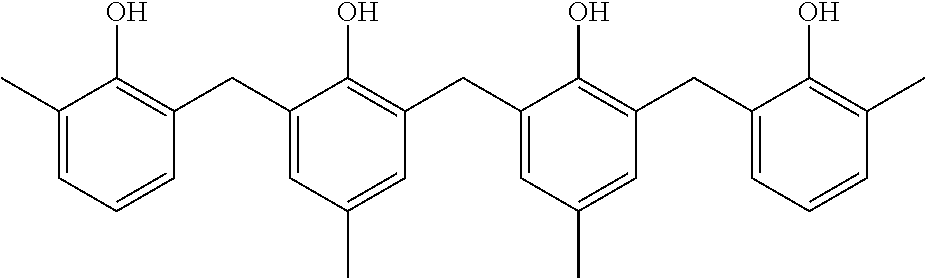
C1(C)=CC=CC(CC2=CC(C)=CC(CC3=CC(C)=CC(CC4=CC=CC(C)=C4O)=C3O)=C2O)=C1O
